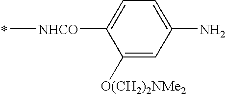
[NHCO](C)C1=CC=C(N)C=C1[O(CH2)2NMe2]
